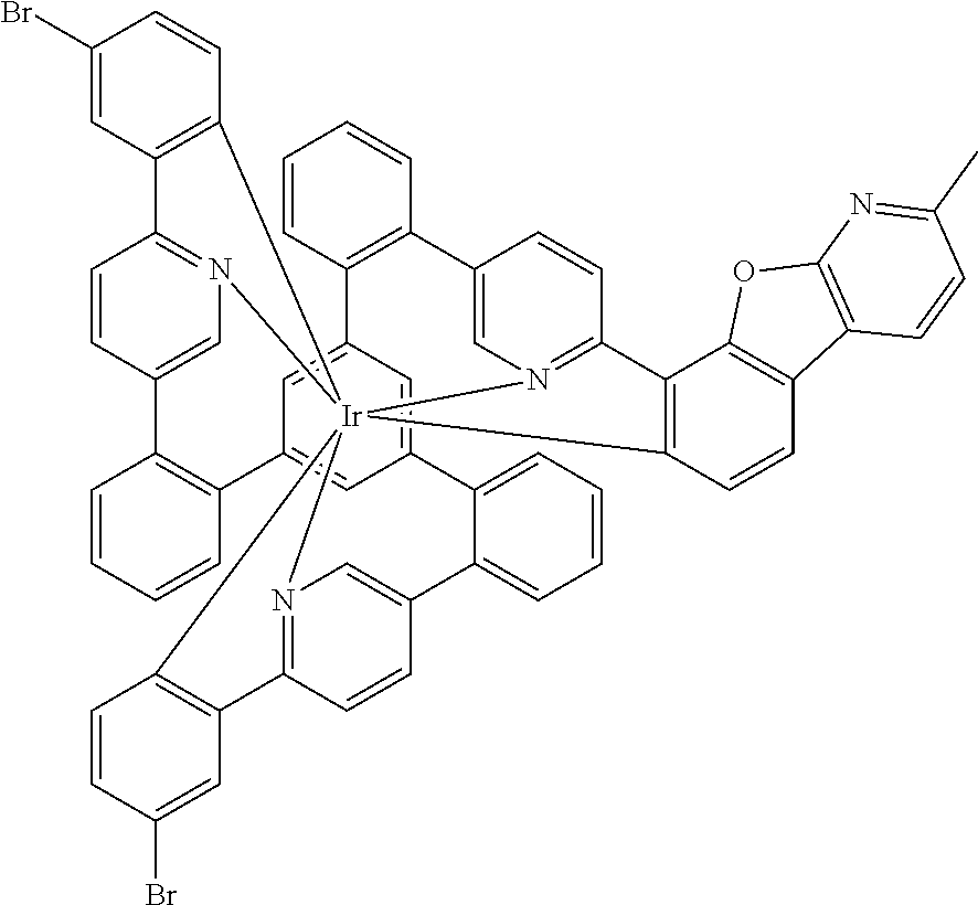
N12=C3C=CC(=C1)C1=CC=CC=C1C1=CC4=CC(=C1)C1=C(C=CC=C1)C1=CN5=C(C=C1)C1=C([Ir]256(N2=C(C=CC(=C2)C2=C4C=CC=C2)C2=C6C=CC4=C2OC2=C4C=CC(C)=N2)C2=C3C=C(Br)C=C2)C=CC(Br)=C1
